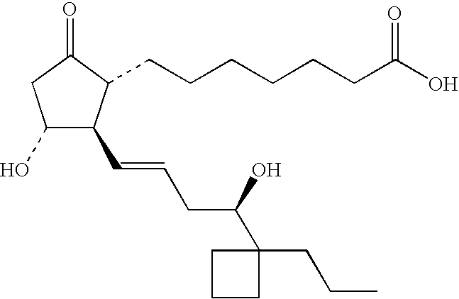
C1(O)C(C=CCC(C2(CCC)CCC2)O)C(CCCCCCC(O)=O)C(=O)C1
